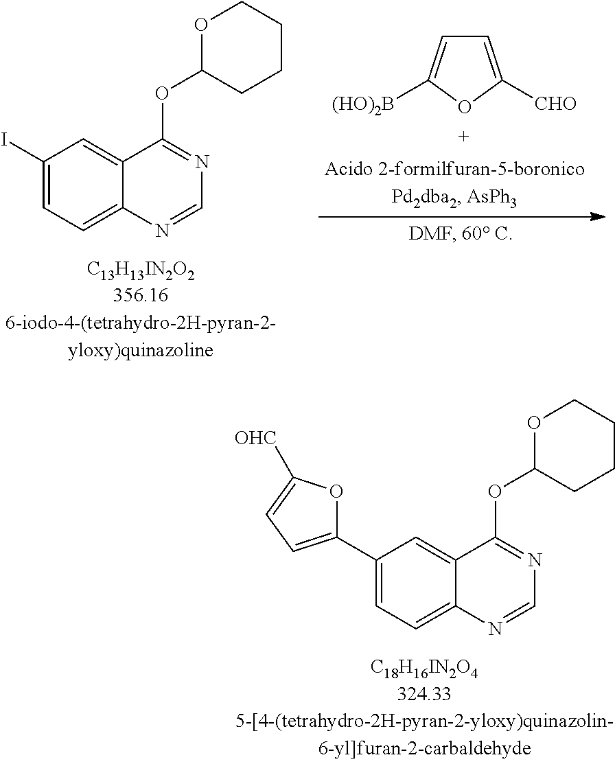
C1(C2=CC=C([OHC])O2)=CC=C2C(=C1)C(OC1OCCCC1)=NC=N2.C1(I)=CC=C2C(=C1)C(OC1OCCCC1)=NC=N2.C1=C([CHO])OC([(HO)2B])=C1
